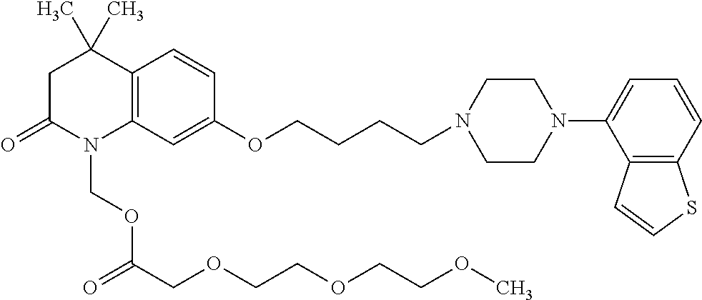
C1C(=O)N(COC(=O)COCCOCCOC)C2=C(C1(C)C)C=CC(OCCCCN1CCN(C3=CC=CC4=C3C=CS4)CC1)=C2
